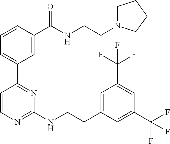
C1=CC(C(NCCN2CCCC2)=O)=CC(C2=NC(NCCC3=CC(C(F)(F)F)=CC(C(F)(F)F)=C3)=NC=C2)=C1
